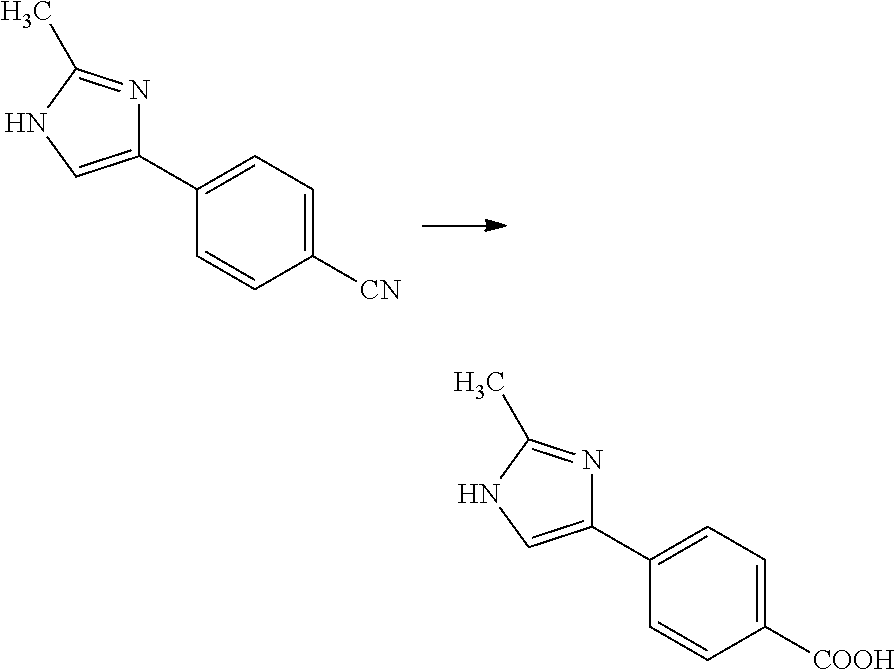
C1(C2=CC=C([CN])C=C2)=CNC(C)=N1.C1(C2=CC=C([COOH])C=C2)=CNC(C)=N1
